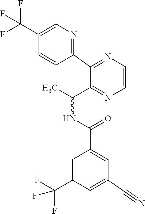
C1=C(C#N)C=C(C(NC(C)C2=NC=CN=C2C2=NC=C(C(F)(F)F)C=C2)=O)C=C1C(F)(F)F
